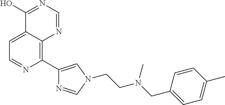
C1=C2C(=C(C3=CN(CCN(CC4=CC=C(C)C=C4)C)C=N3)N=C1)N=CN=C2O
